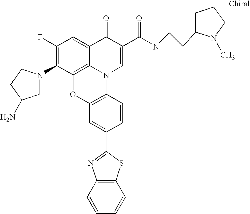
C1(F)=C(N2CC(N)CC2)C2=C3C(=C1)C(=O)C(C(NCCC1N(C)CCC1)=O)=CN3C1=C(O2)C=C(C2=NC3=C(S2)C=CC=C3)C=C1
